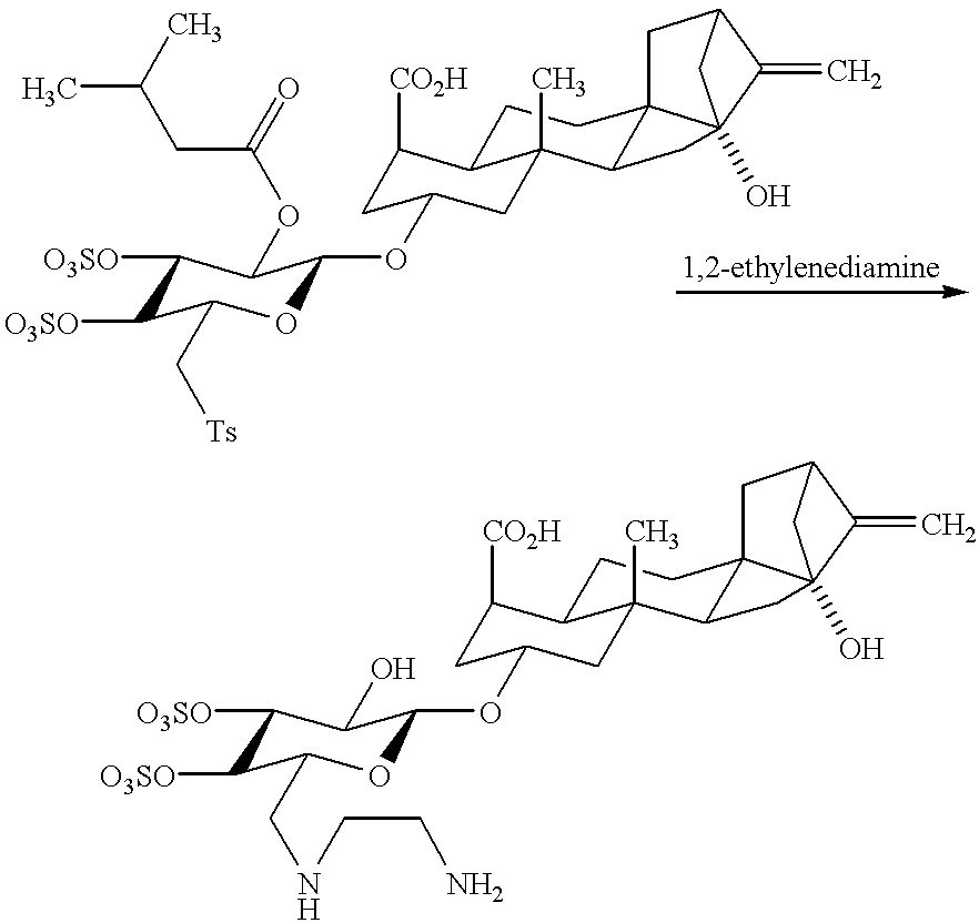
C1([O3SO])C([O3SO])C(C[Ts])OC(OC2CC([CO2H])C3CCC45C(C3(C)C2)CC42(O)CC(C5)C2=C)C1OC(CC(C)C)=O.C1([O3SO])C([O3SO])C(CNCCN)OC(OC2CC([CO2H])C3CCC45C(C3(C)C2)CC42(O)CC(C5)C2=C)C1O
